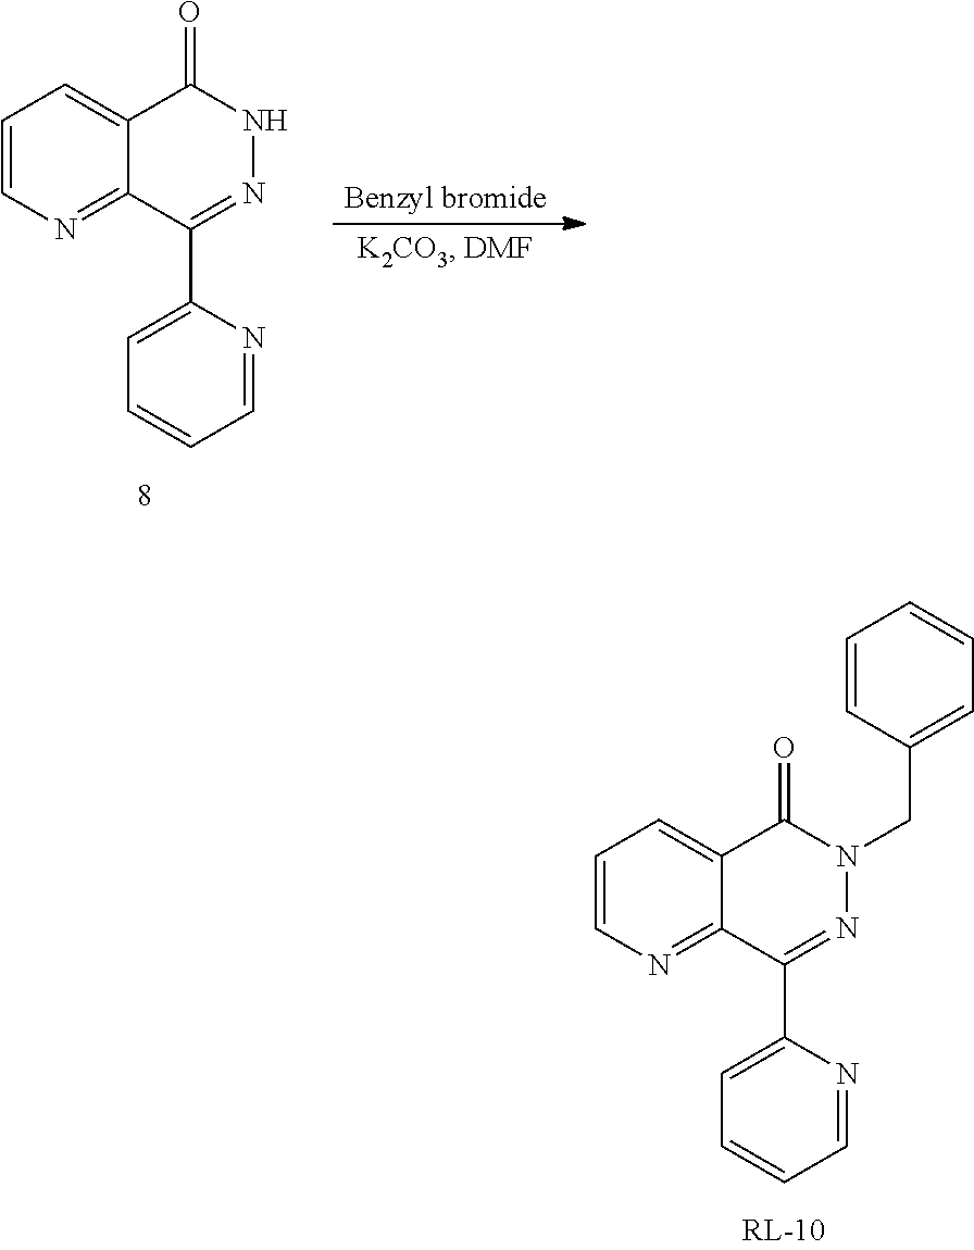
C1=NC(C2=NN(CC3=CC=CC=C3)C(=O)C3=CC=CN=C23)=CC=C1.C1=NC(C2=NNC(=O)C3=CC=CN=C23)=CC=C1.[Benzyl bromide]
